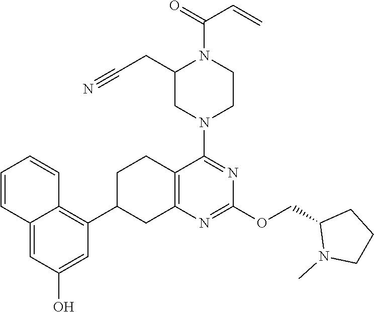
C1(OCC2CCCN2C)=NC2=C(C(N3CCN(C(=O)C=C)C(CC#N)C3)=N1)CCC(C1=C3C(=CC(O)=C1)C=CC=C3)C2
